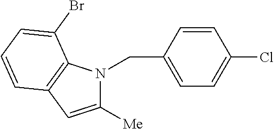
C1([Me])=CC2=C(N1CC1=CC=C(Cl)C=C1)C(Br)=CC=C2
